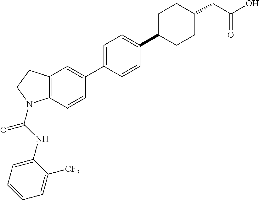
C12=C(C=C(C3=CC=C(C4CCC(CC(O)=O)CC4)C=C3)C=C1)CCN2C(NC1=CC=CC=C1[CF3])=O
